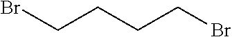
BrCCCCBr
